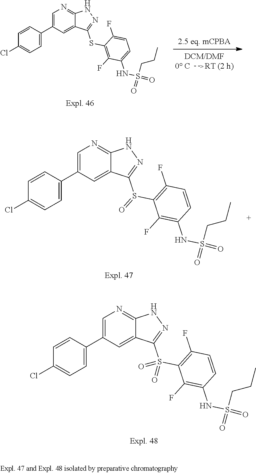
C1=C(C2=CC=C(Cl)C=C2)C=C2C(=N1)NN=C2S(C1=C(F)C=CC(NS(CCC)(=O)=O)=C1F)(=O)=O.C1=C(C2=CC=C(Cl)C=C2)C=C2C(=N1)NN=C2SC1=C(F)C(NS(CCC)(=O)=O)=CC=C1F.C1=C(C2=CC=C(Cl)C=C2)C=C2C(=N1)NN=C2S(C1=C(F)C=CC(NS(CCC)(=O)=O)=C1F)=O
